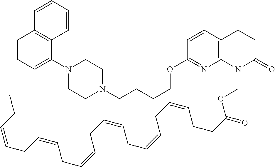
C1=CC=C(N2CCN(CCCCOC3=NC4=C(C=C3)CCC(=O)N4COC(CCC=CCC=CCC=CCC=CCC=CCC=CCC)=O)CC2)C2=C1C=CC=C2
